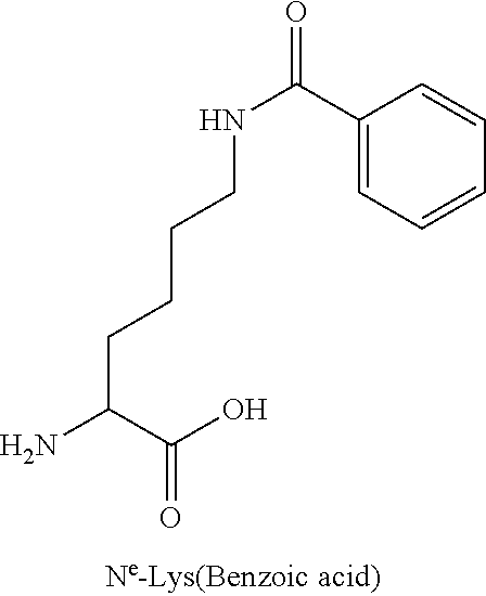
NC(C(O)=O)CCCCNC(=O)C1=CC=CC=C1
